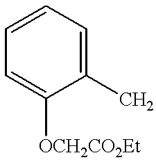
C1=CC=C([OCH2CO2Et])C(C)=C1
